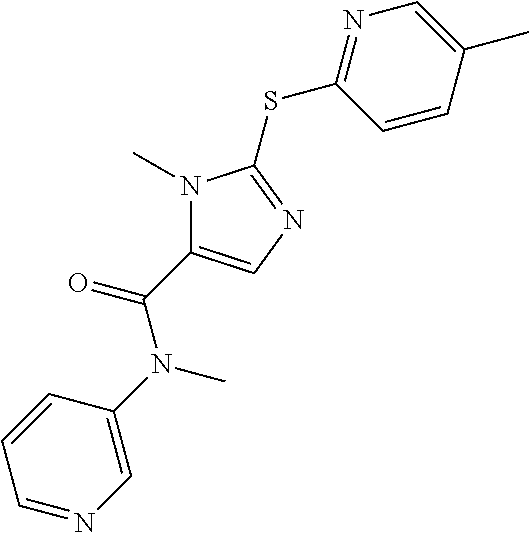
N1(C)C(C(N(C)C2=CN=CC=C2)=O)=CN=C1SC1=NC=C(C)C=C1
